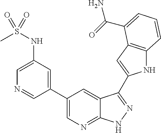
C1(C2=CN=C3C(=C2)C(C2=CC4=C(N2)C=CC=C4C(=O)N)=NN3)=CC(NS(C)(=O)=O)=CN=C1
